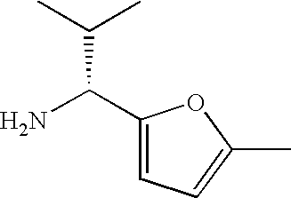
NC(C1=CC=C(C)O1)C(C)C
